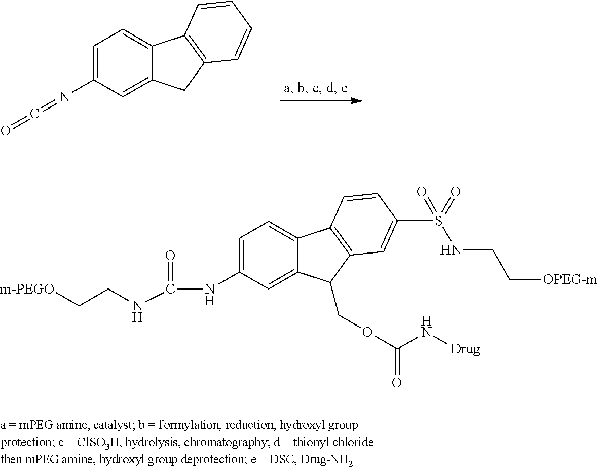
C1=C(N=C=O)C=C2C(=C1)C1=C(C2)C=CC=C1.C1=C(NC(NCC[m-PEGO])=O)C=C2C(=C1)C1=C(C2COC(N[Drug])=O)C=C(S(NCC[OPEG-m])(=O)=O)C=C1
